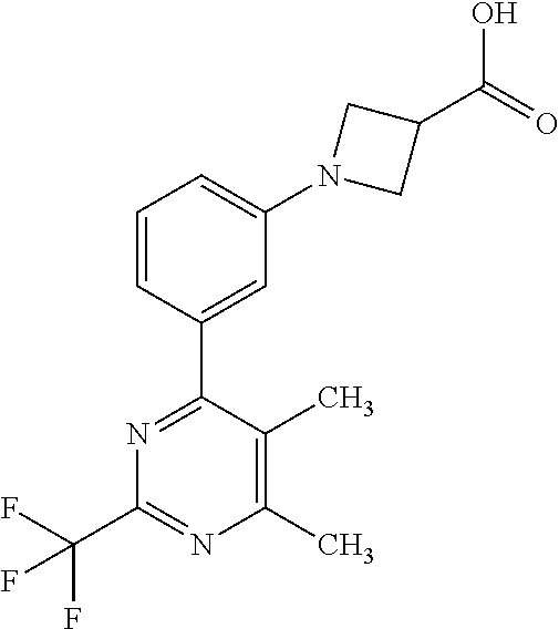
C1(C2=CC(N3CC(C(O)=O)C3)=CC=C2)=NC(C(F)(F)F)=NC(C)=C1C
